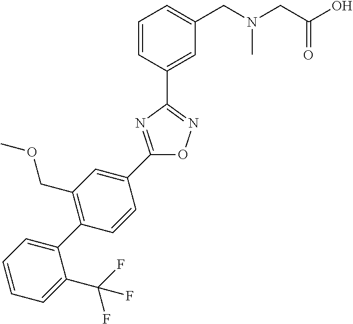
C1=CC(C2=NOC(C3=CC(COC)=C(C4=CC=CC=C4C(F)(F)F)C=C3)=N2)=CC(CN(CC(O)=O)C)=C1
